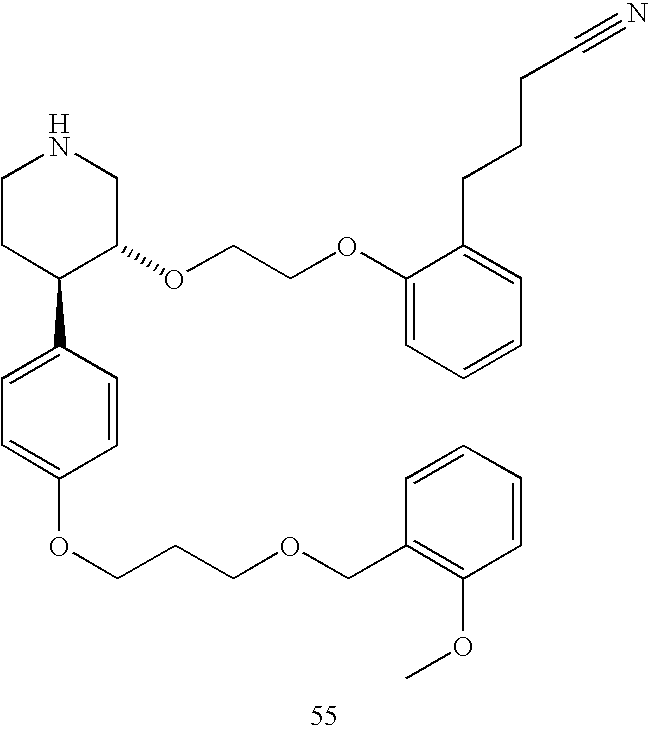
C1CC(C2=CC=C(OCCCOCC3=C(OC)C=CC=C3)C=C2)C(OCCOC2=CC=CC=C2CCCC#N)CN1
